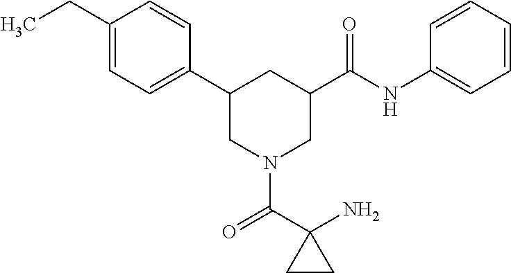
C1(CC)=CC=C(C2CN(C(C3(N)CC3)=O)CC(C(NC3=CC=CC=C3)=O)C2)C=C1
